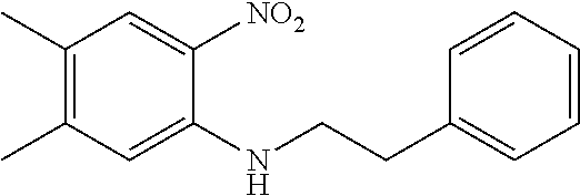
C1(C)=C(C)C=C(NCCC2=CC=CC=C2)C([NO2])=C1
